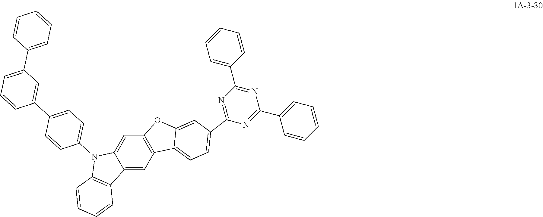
C12=CC3=C(C=C1N(C1=CC=C(C4=CC(C5=CC=CC=C5)=CC=C4)C=C1)C1=C2C=CC=C1)OC1=CC(C2=NC(C4=CC=CC=C4)=NC(C4=CC=CC=C4)=N2)=CC=C31
